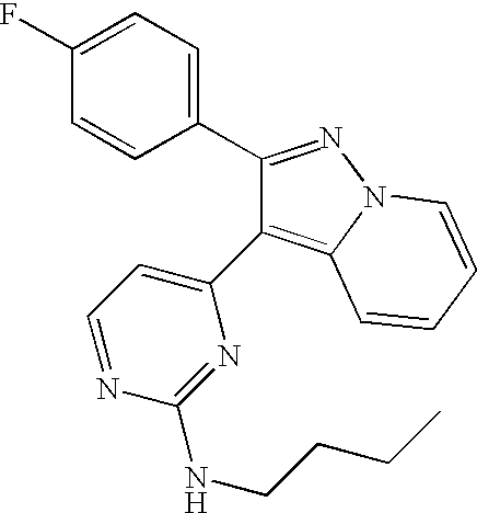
C1(C2=NN3C(=C2C2=CC=NC(NCCCC)=N2)C=CC=C3)=CC=C(F)C=C1
